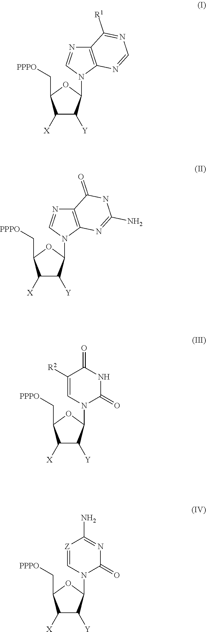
C1([X])C([Y])C(N2C3=C(N=C2)C([R1])=NC=N3)OC1C[PPPO].C1([X])C([Y])C(N2C3=C(N=C2)C(=O)NC(N)=N3)OC1C[PPPO].C1([X])C([Y])C(N2C(=O)NC(=O)C([R2])=C2)OC1C[PPPO].C1([X])C([Y])C(N2C(=O)N=C(N)[Z]=C2)OC1C[PPPO]
